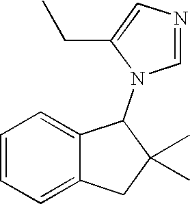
C1=CC=C2C(=C1)C(N1C=NC=C1CC)C(C)(C)C2
